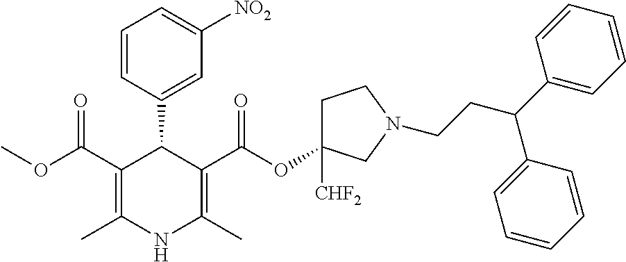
C1=CC(C2C(C(OC)=O)=C(C)NC(C)=C2C(OC2([CHF2])CCN(CCC(C3=CC=CC=C3)C3=CC=CC=C3)C2)=O)=CC([NO2])=C1
